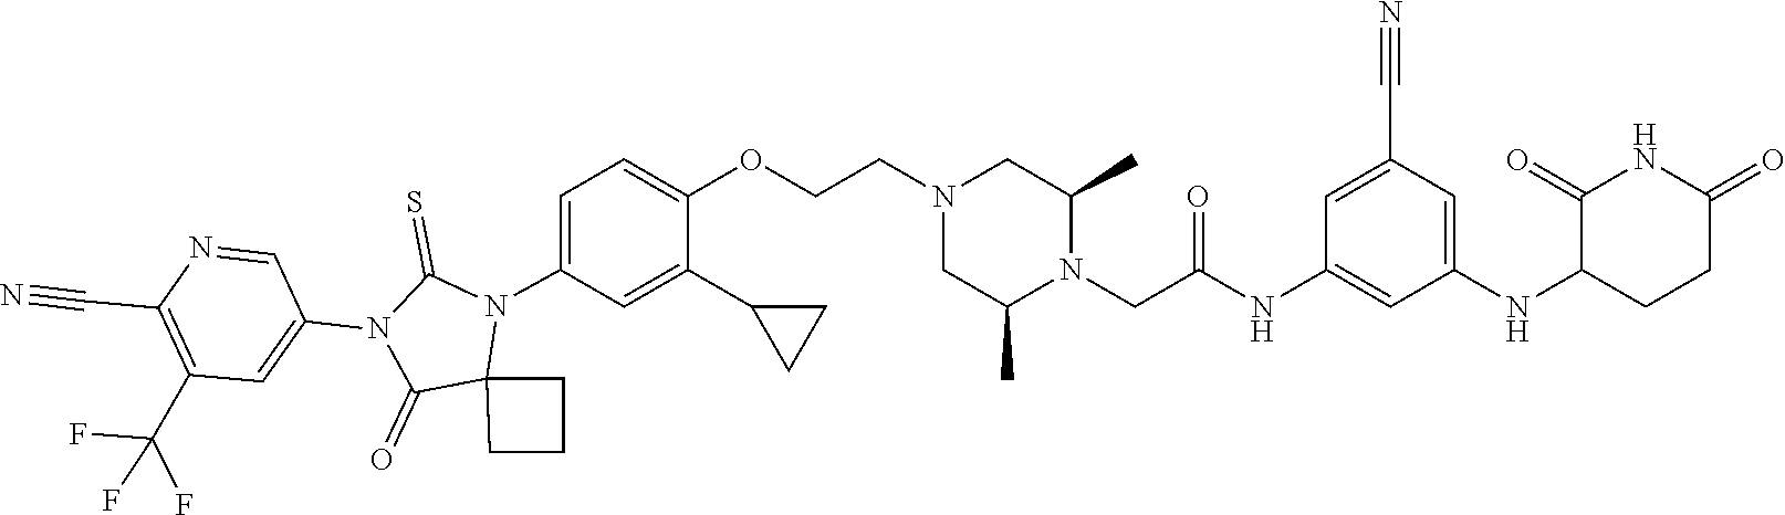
C12(N(C3=CC=C(OCCN4CC(C)N(CC(NC5=CC(NC6C(=O)NC(=O)CC6)=CC(C#N)=C5)=O)C(C)C4)C(C4CC4)=C3)C(=S)N(C3=CC(C(F)(F)F)=C(C#N)N=C3)C1=O)CCC2
